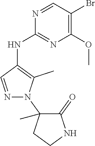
N1=CC(Br)=C(OC)N=C1NC1=C(C)N(C2(C)C(=O)NCC2)N=C1
